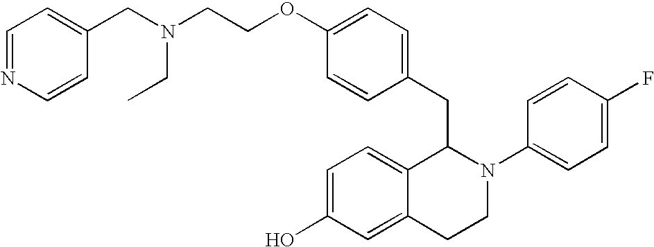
N(CCOC1=CC=C(CC2C3=CC=C(O)C=C3CCN2C2=CC=C(F)C=C2)C=C1)(CC1=CC=NC=C1)CC
